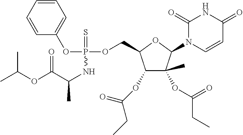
C1(OC(CC)=O)C(OC(CC)=O)(C)C(N2C=CC(=O)NC2=O)OC1COP(OC1=CC=CC=C1)(=S)NC(C)C(OC(C)C)=O
